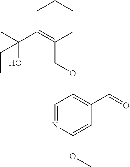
C1C(C(C)(O)CC)=C(COC2=C(C=O)C=C(OC)N=C2)CCC1
